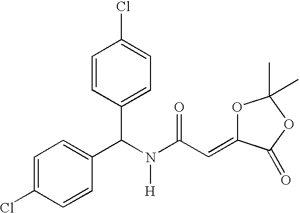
C1=CC(C(N(C(C=C2OC(C)(C)OC2=O)=O)[H])C2=CC=C(Cl)C=C2)=CC=C1Cl
